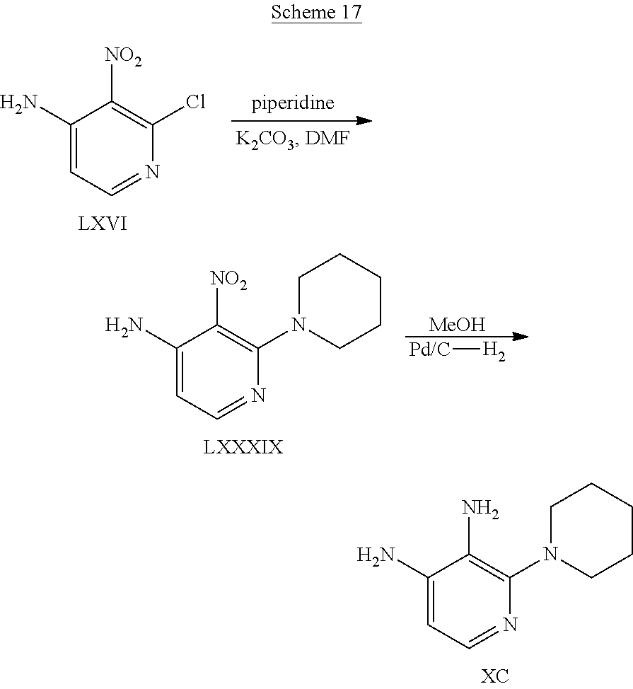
C1(N)=CC=NC(Cl)=C1[NO2].[MeOH].[Pd/C][H2].C1(N)=CC=NC(N2CCCCC2)=C1[NO2].C1(N)=CC=NC(N2CCCCC2)=C1N
